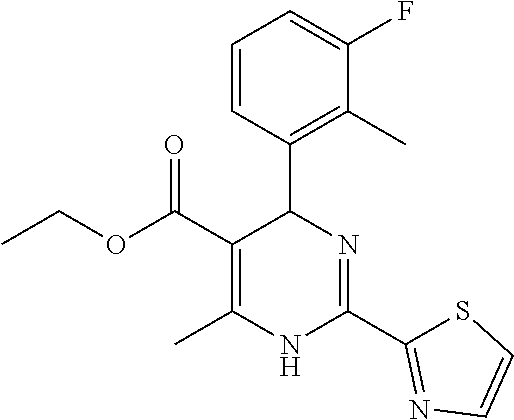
C1=CC(C2N=C(C3=NC=CS3)NC(C)=C2C(OCC)=O)=C(C)C(F)=C1
